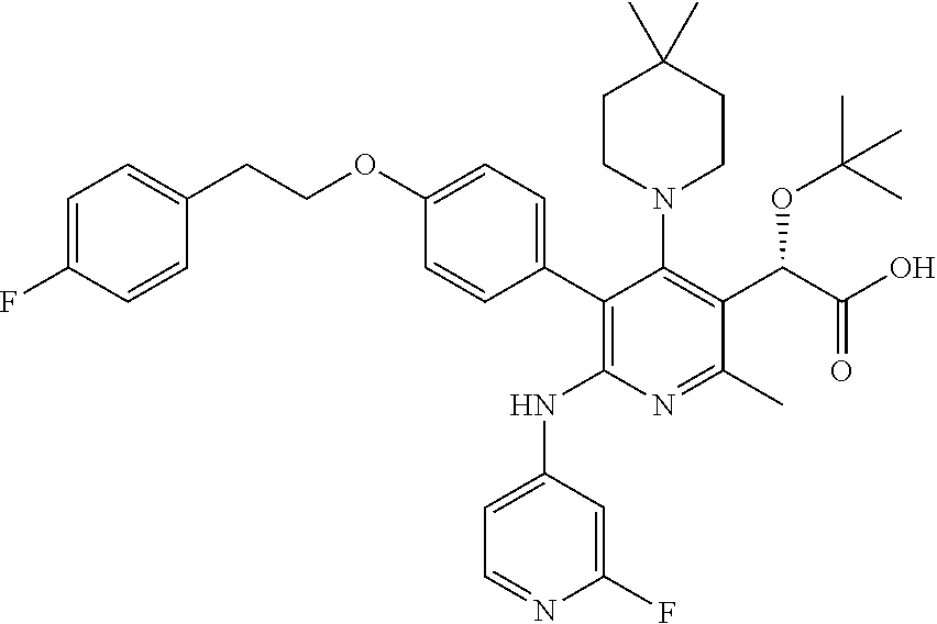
C1(C2=CC=C(OCCC3=CC=C(F)C=C3)C=C2)=C(NC2=CC=NC(F)=C2)N=C(C)C(C(C(O)=O)OC(C)(C)C)=C1N1CCC(C)(C)CC1
